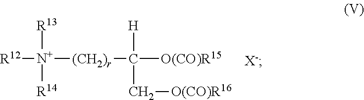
[X-].[R12][N+]([(CH2)r]C(C[O(CO)R16])([H])[O(CO)R15])([R13])[R14]
